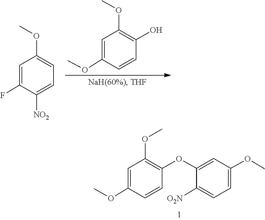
O(C)C1=CC(OC)=C(OC2=CC(OC)=CC=C2[O2N])C=C1.O(C)C1=CC(OC)=C(O)C=C1.COC1=CC=C([NO2])C(F)=C1
